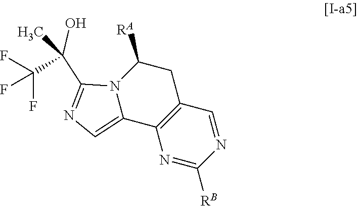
N12C(=CN=C1C(C(F)(F)F)(O)C)C1=C(CC2[RA])C=NC([RB])=N1
